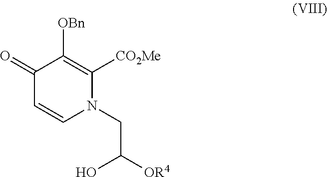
C1=CN(CC([OR4])O)C([CO2Me])=C([OBn])C1=O
